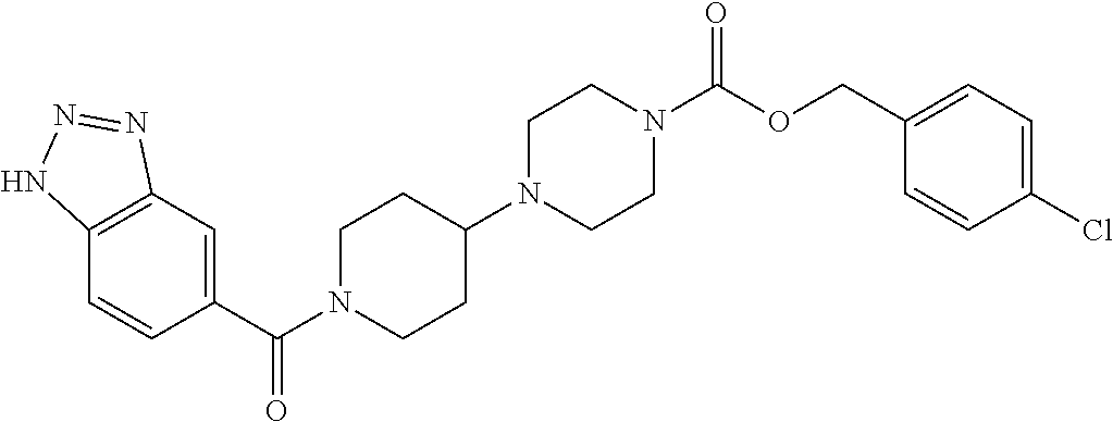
C12=C(C=C(C(N3CCC(N4CCN(C(OCC5=CC=C(Cl)C=C5)=O)CC4)CC3)=O)C=C1)N=NN2
